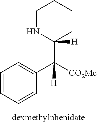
C1=CC=CC(C(C2([H])NCCCC2)([CO2Me])[H])=C1
